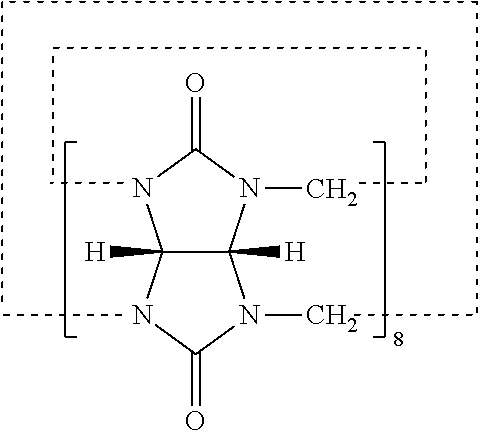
C12([H])C([H])(N(C)C(=O)N1)N(C)C(=O)N2
